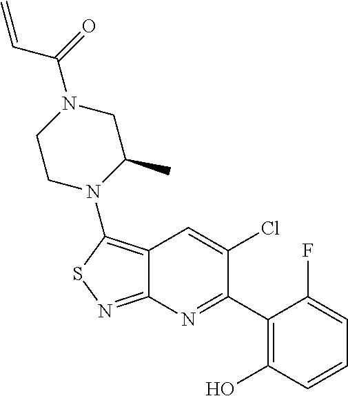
C12=C(N3C(C)CN(C(C=C)=O)CC3)SN=C1N=C(C1=C(O)C=CC=C1F)C(Cl)=C2
